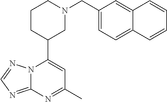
N12C(=NC=N1)N=C(C)C=C2C1CN(CC2=CC=C3C(=C2)C=CC=C3)CCC1
